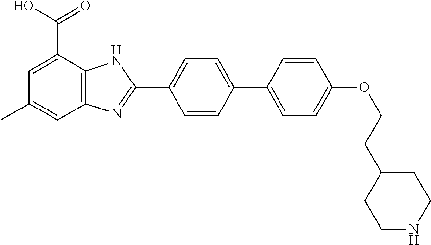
C1=CC(C2=CC=C(OCCC3CCNCC3)C=C2)=CC=C1C1=NC2=C(N1)C(C(O)=O)=CC(C)=C2
